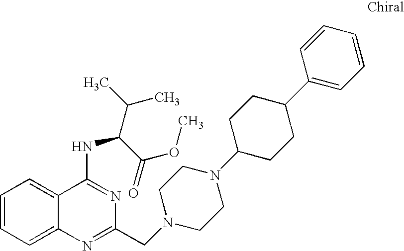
C1=CC=C2C(=C1)C(NC(C(OC)=O)C(C)C)=NC(CN1CCN(C3CCC(C4=CC=CC=C4)CC3)CC1)=N2
